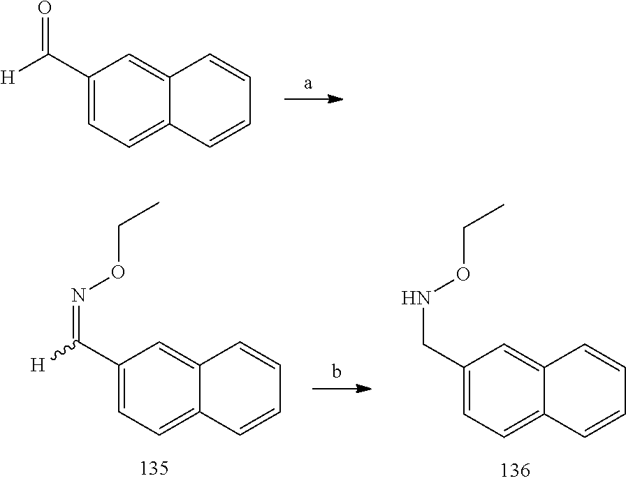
C1(C([H])=O)=CC=C2C(=C1)C=CC=C2.C1(CNOCC)=CC=C2C(=C1)C=CC=C2.C1(C([H])=NOCC)=CC=C2C(=C1)C=CC=C2
